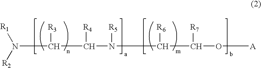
N(C(C([R4])N([R5])C([R6])C([R7])O[A])[R3])([R1])[R2]
